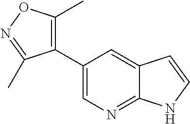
C12=NC=C(C3=C(C)ON=C3C)C=C1C=CN2
